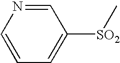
C1=NC=CC=C1[SO2]C
